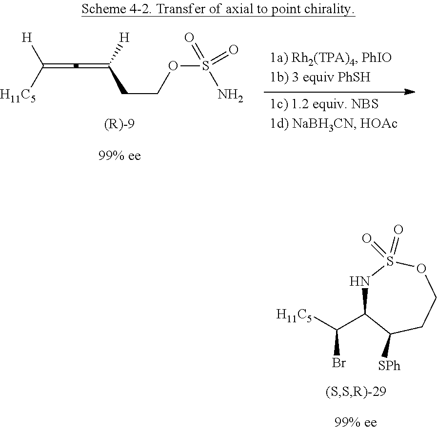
N1C(C([H11C5])Br)C([SPh])CCOS1(=O)=O.C(=C=C(CCOS(N)(=O)=O)[H])([H])[H11C5]
